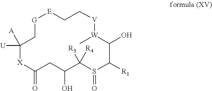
C1([U])([A])C[G][E]CC[V][W](C)C(O)C([R1])S(=O)C([R3])([R4])C(O)CC(=O)[X]1
